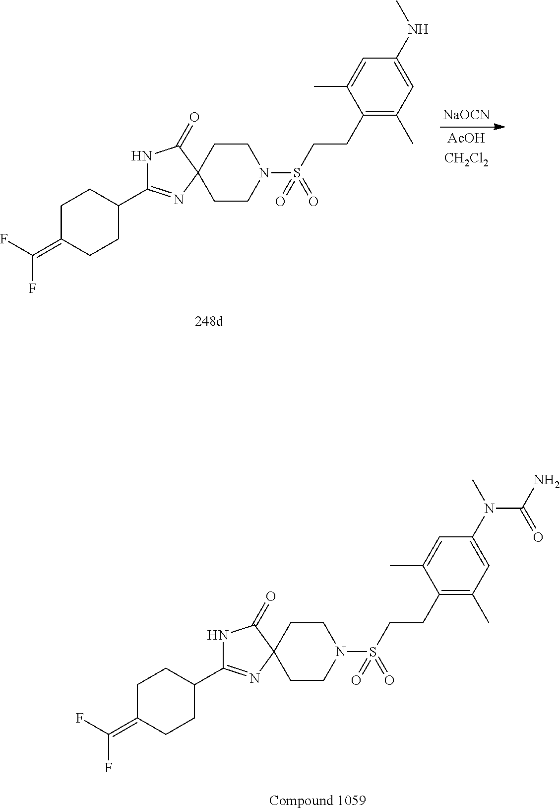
C1CN(S(CCC2=C(C)C=C(NC)C=C2C)(=O)=O)CCC12C(=O)NC(C1CCC(=C(F)F)CC1)=N2.[AcOHCH2Cl2].[NaOCN].C1CN(S(CCC2=C(C)C=C(N(C)C(N)=O)C=C2C)(=O)=O)CCC12C(=O)NC(C1CCC(=C(F)F)CC1)=N2
